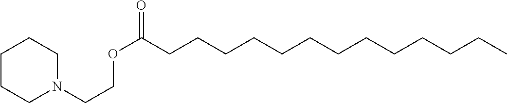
C(CCCCCC(OCCN1CCCCC1)=O)CCCCCCC
